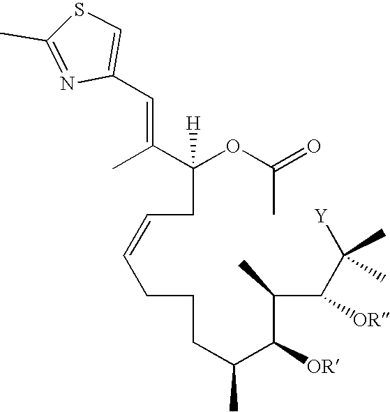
C(OC(C)=O)(CC=CCCCC(C(C(C(C([Y])(C)C)[OR])C)[OR])C)(C(C)=CC1=CSC(C)=N1)[H]
